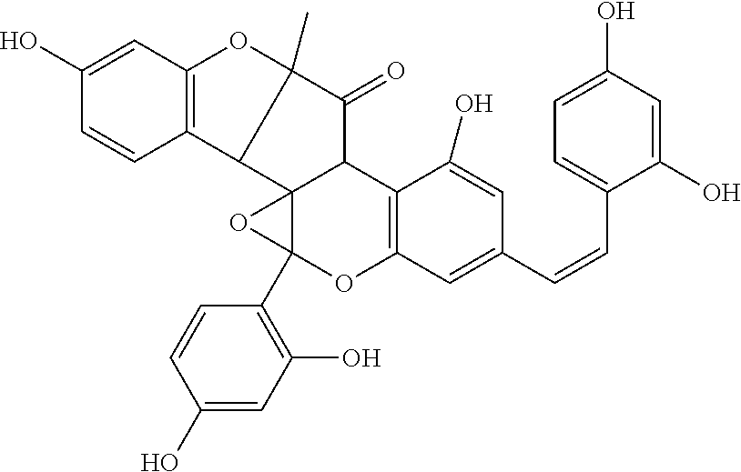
C1(O)=CC(O)=C(C23OC4=C(C5C2(O3)C2C(C)(C5=O)OC3=C2C=CC(O)=C3)C(O)=CC(C=CC2=CC=C(O)C=C2O)=C4)C=C1
